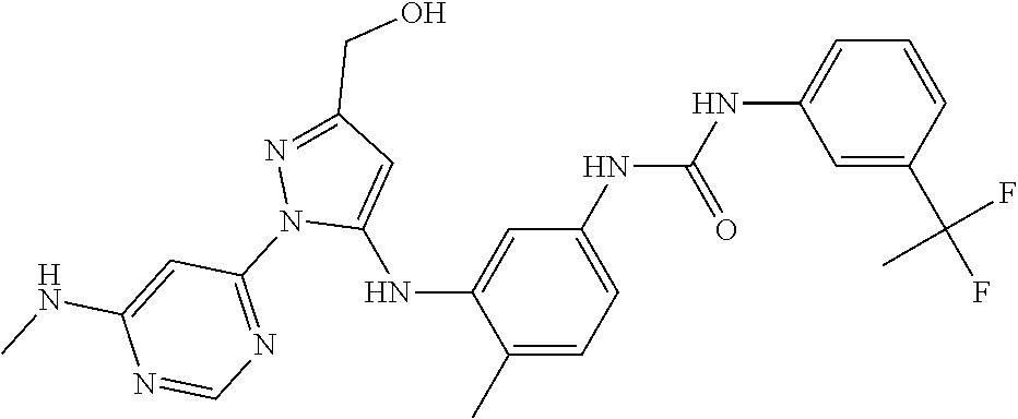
C1(C)=CC=C(NC(NC2=CC=CC(C(C)(F)F)=C2)=O)C=C1NC1=CC(CO)=NN1C1=NC=NC(NC)=C1
